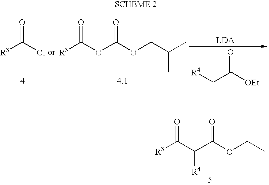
O=C(Cl)[R3].O=C(OC(OCC(C)C)=O)[R3].[R4]CC([OEt])=O.O=C(C(C(OCC)=O)[R4])[R3]
